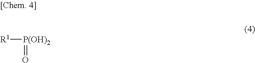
[R1][P(OH)2]=O
